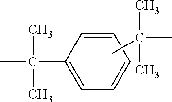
CC(C)(C)C1=CC=CC=C1.CC(C)(C)C
